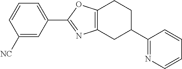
C1=CC=C(C2=NC3=C(O2)CCC(C2=NC=CC=C2)C3)C=C1[NC]
